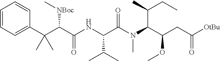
[OtBu]C(CC(C(N(C(C(NC(C(C(C1=CC=CC=C1)(C)C)[NBoc]C)=O)C(C)C)=O)C)C(C)CC)OC)=O
